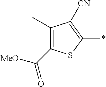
C1(C([MeO])=O)=C(C)C([CN])=C(*)S1
